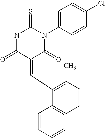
O=C1C(=CC2=C(C)C=CC3=C2C=CC=C3)C(=O)N(C2=CC=C(Cl)C=C2)C(=S)N1
